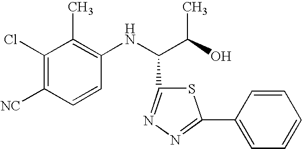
C1(Cl)=C([NC])C=CC(NC(C(O)C)C2=NN=C(C3=CC=CC=C3)S2)=C1C
